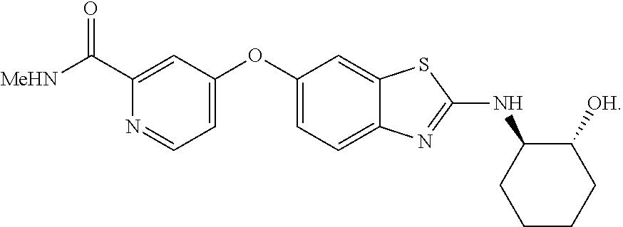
C1=C(OC2=CC=C3C(=C2)SC(NC2CCCCC2[OH])=N3)C=C(C([MeHN])=O)N=C1
